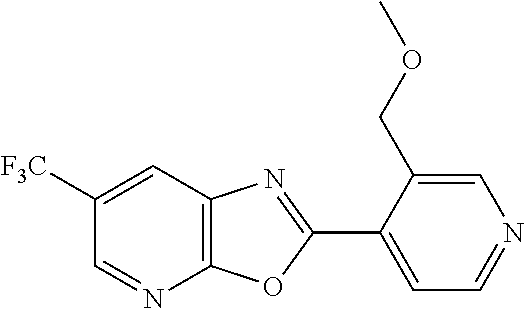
C12=C(C=C([F3C])C=N1)N=C(C1=CC=NC=C1COC)O2
